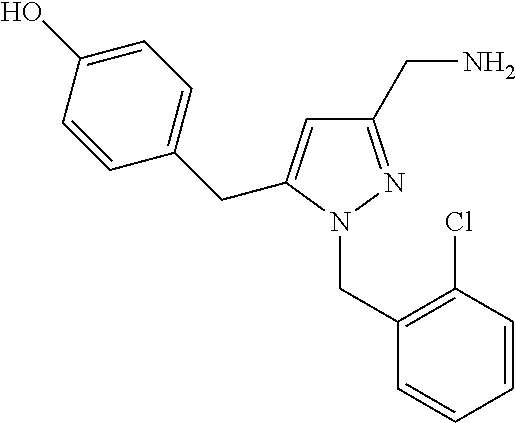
C1(CN2N=C(CN)C=C2CC2=CC=C(O)C=C2)=C(Cl)C=CC=C1
